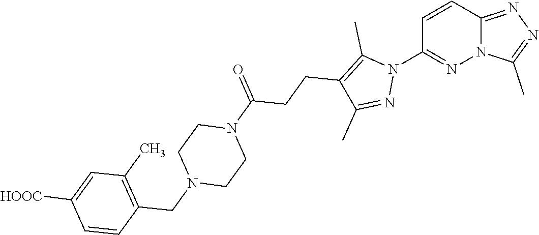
C1=CC2=NN=C(C)N2N=C1N1C(C)=C(CCC(N2CCN(CC3=C(C)C=C([HOOC])C=C3)CC2)=O)C(C)=N1
